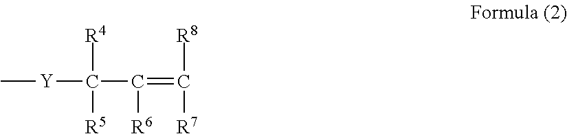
C[Y]C(C([R6])=C([R8])[R7])([R4])[R5]
